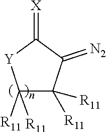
C1([R11])([R11])C([R11])([R11])C(=[N2])C(=[X])[Y]1
